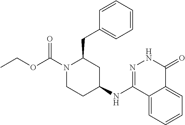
N(C1=NNC(=O)C2=CC=CC=C12)C1CC(CC2=CC=CC=C2)N(C(OCC)=O)CC1
